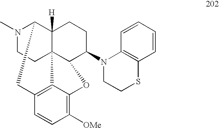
N1(C)CCC23C4([H])C1CC1=C2C(=C([OMe])C=C1)OC3C(N1CCSC2=C1C=CC=C2)CC4
